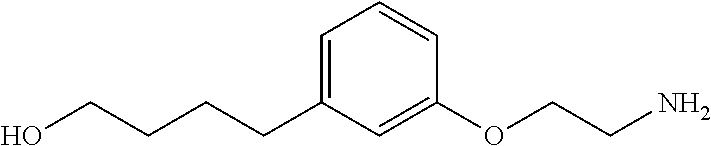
C1=C(CCCCO)C=C(OCCN)C=C1
